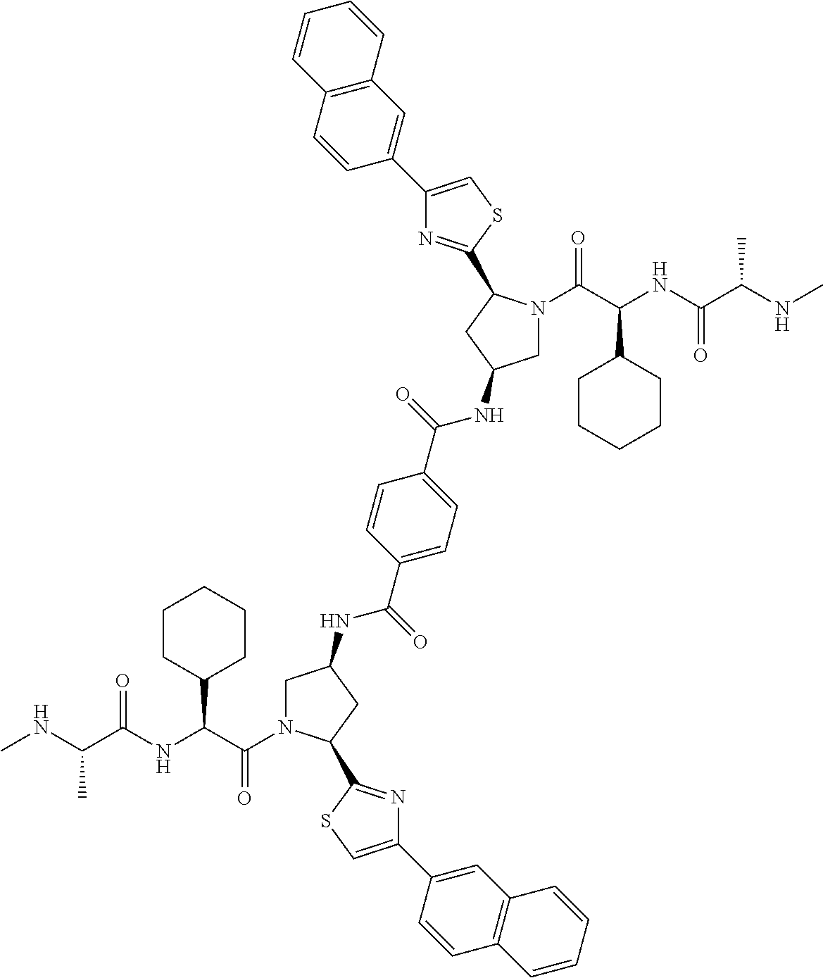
CNC(C(NC(C(=O)N1CC(NC(C2=CC=C(C(=O)NC3CN(C(C(NC(C(NC)C)=O)C4CCCCC4)=O)C(C4=NC(C5=CC6=C(C=C5)C=CC=C6)=CS4)C3)C=C2)=O)CC1C1=NC(C2=CC3=C(C=C2)C=CC=C3)=CS1)C1CCCCC1)=O)C
